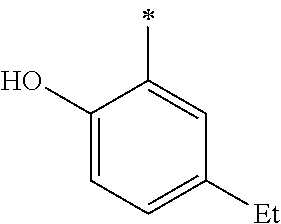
C1(O)=CC=C([Et])C=C1C
